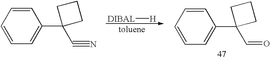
C1=CC=C(C2(C#N)CCC2)C=C1.[DIBAL][H].C1=CC=C(C2(C=O)CCC2)C=C1
